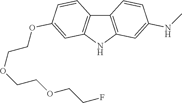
C12=C(NC3=C1C=CC(OCCOCCOCCF)=C3)C=C(NC)C=C2
